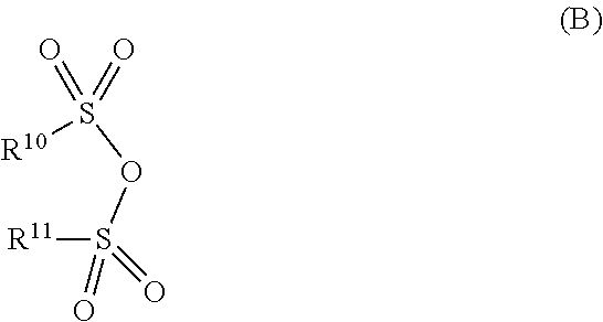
[R11]S(=O)(=O)OS(=O)([R10])=O
